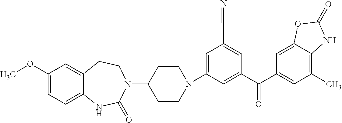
N1(C2=CC(C#N)=CC(C(C3=CC(C)=C4C(=C3)OC(=O)N4)=O)=C2)CCC(N2CCC3=CC(OC)=CC=C3NC2=O)CC1
